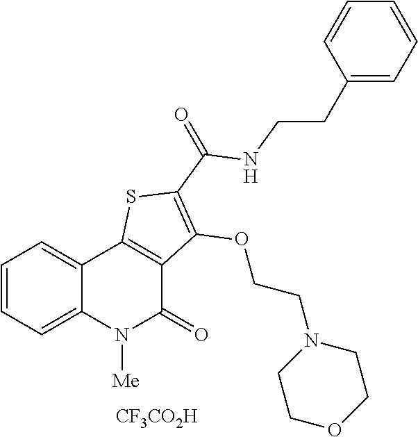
[CF3CO2H].C1=CC=C2C(=C1)C1=C(C(=O)N2[Me])C(OCCN2CCOCC2)=C(C(NCCC2=CC=CC=C2)=O)S1
